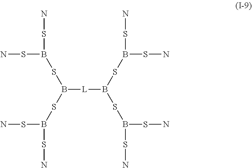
[L](B(SB(SN)SN)SB(SN)SN)B(SB(SN)SN)SB(SN)SN
